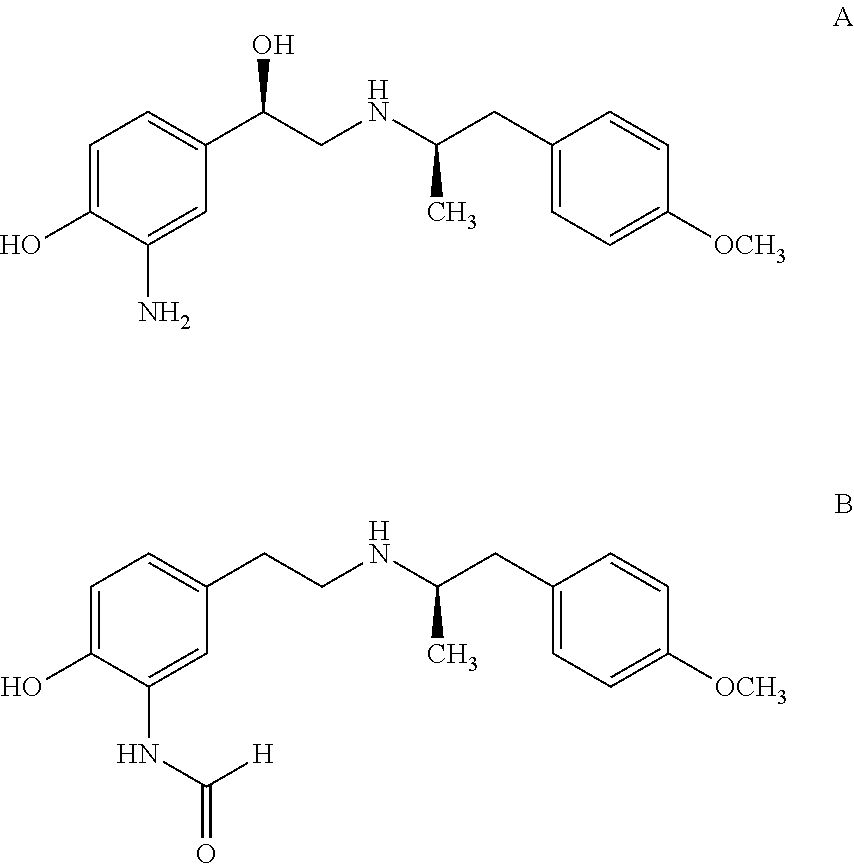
C1=C(O)C(N)=CC(C(CNC(CC2=CC=C([OCH3])C=C2)C)O)=C1.C1=C(O)C(NC(=O)[H])=CC(CCNC(CC2=CC=C([OCH3])C=C2)C)=C1
